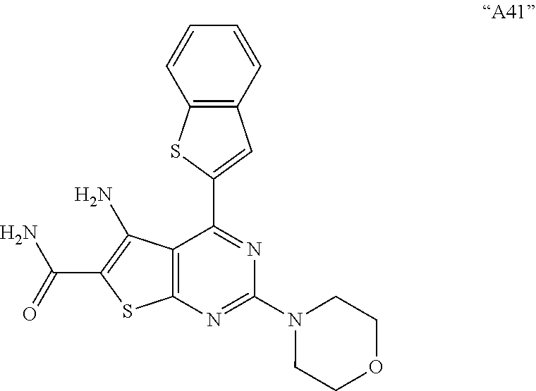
C12=C(N=C(N3CCOCC3)N=C1C1=CC3=C(S1)C=CC=C3)SC(C(=O)N)=C2N
